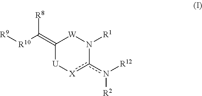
[R9][R10]C(=C1[U][X]c(n([R12])[R2])N([R1])[W]1)[R8]
